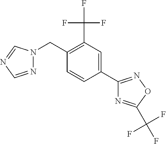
N1=CN=CN1CC1=C(C(F)(F)F)C=C(C2=NOC(C(F)(F)F)=N2)C=C1
